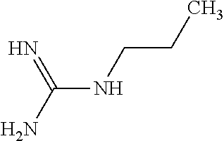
N(C(=N)N)CCC
